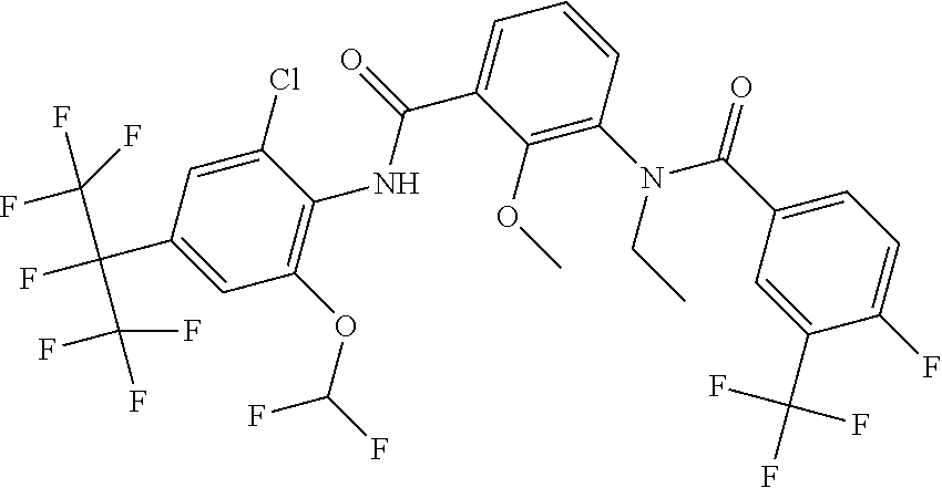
C1=C(C(F)(C(F)(F)F)C(F)(F)F)C=C(Cl)C(NC(C2=CC=CC(N(C(C3=CC=C(F)C(C(F)(F)F)=C3)=O)CC)=C2OC)=O)=C1OC(F)F
